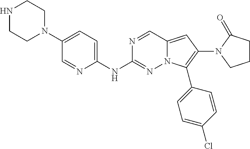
N1CCN(C2=CC=C(NC3=NN4C(=CC(N5CCCC5=O)=C4C4=CC=C(Cl)C=C4)C=N3)N=C2)CC1
